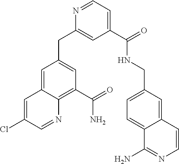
C1=C2C(=C(C(=O)N)C=C1CC1=CC(C(=O)NCC3=CC=C4C(=C3)C=CN=C4N)=CC=N1)N=CC(Cl)=C2
